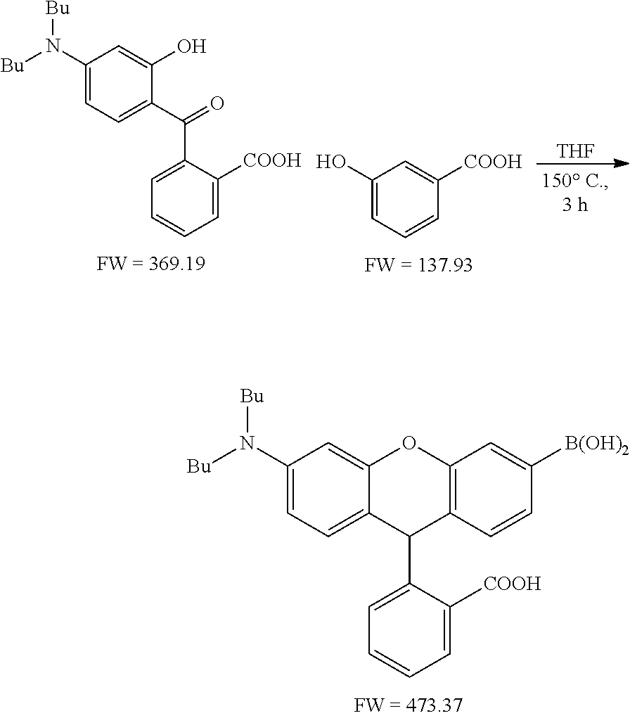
C1(N([Bu])[Bu])=CC=C2C(=C1)OC1=C(C2C2=CC=CC=C2[COOH])C=CC([B(OH)2])=C1.C1(N([Bu])[Bu])=CC=C(C(=O)C2=CC=CC=C2[COOH])C(O)=C1.C1=C([COOH])C=CC=C1O.[THF]
